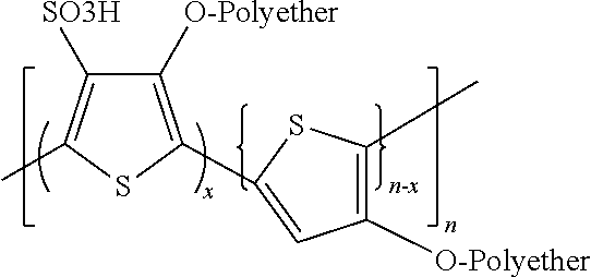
C1([O-Polyether])=C(C2=CC([O-Polyether])=C(C)S2)SC(C)=C1[SO3H]
